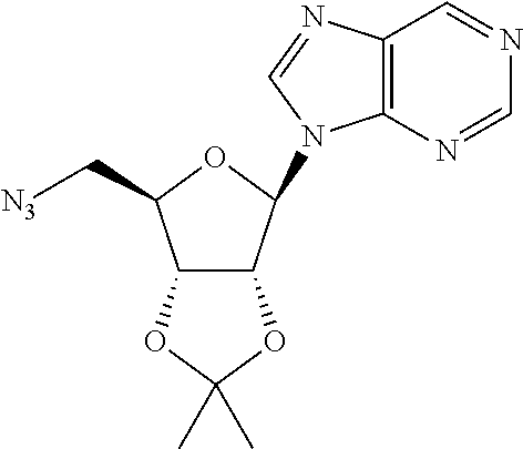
C12=C(N=CN=C1)N(C1OC(C[N3])C3C1OC(C)(C)O3)C=N2
